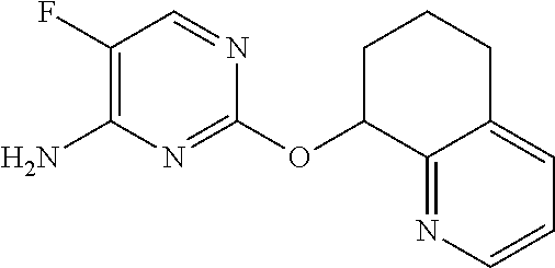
C1=CN=C2C(=C1)CCCC2OC1=NC(N)=C(F)C=N1
